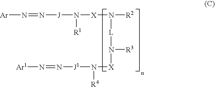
[Ar]N=N[J]N([X]N([R2])[L]N([X]N([R4])[J1]N=N[Ar1])[R3])[R1]
